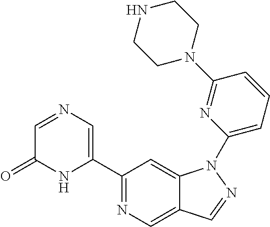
C1(C2=CN=CC(=O)N2)=NC=C2C(=C1)N(C1=CC=CC(N3CCNCC3)=N1)N=C2
